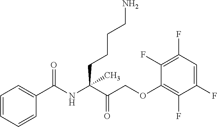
C1=CC=C(C(=O)NC(C(=O)COC2=C(F)C(F)=CC(F)=C2F)(CCCCN)C)C=C1
